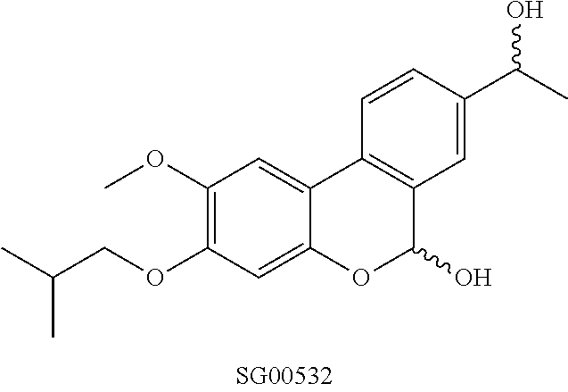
O(C1=C(OC)C=C2C(=C1)OC(O)C1=C2C=CC(C(C)O)=C1)CC(C)C
